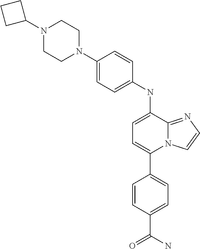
C1(C2=CC=C(C(=O)N)C=C2)=CC=C(NC2=CC=C(N3CCN(C4CCC4)CC3)C=C2)C2=NC=CN12
